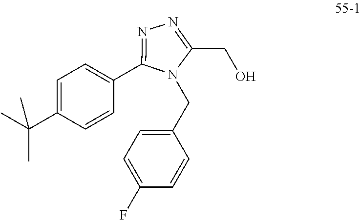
C(C1=CC=C(C2=NN=C(CO)N2CC2=CC=C(F)C=C2)C=C1)(C)(C)C
